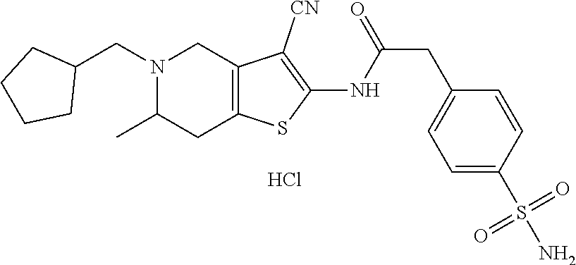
N1(CC2CCCC2)C(C)CC2=C(C1)C([CN])=C(NC(CC1=CC=C(S(N)(=O)=O)C=C1)=O)S2.Cl
